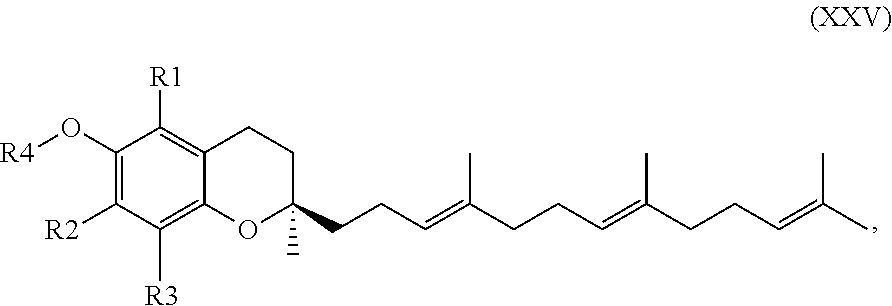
C1(O[R4])=C([R2])C([R3])=C2C(=C1[R1])CCC(C)(CCC=C(CCC=C(CCC=C(C)C)C)C)O2
